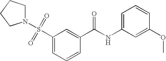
N1(S(C2=CC=CC(C(NC3=CC=CC(OC)=C3)=O)=C2)(=O)=O)CCCC1
